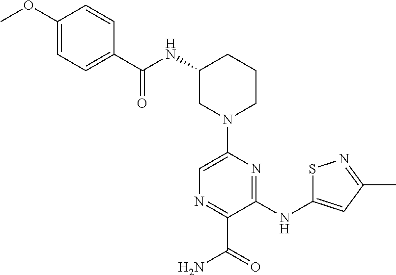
N(C1CN(C2=CN=C(C(=O)N)C(NC3=CC(C)=NS3)=N2)CCC1)C(C1=CC=C(OC)C=C1)=O
